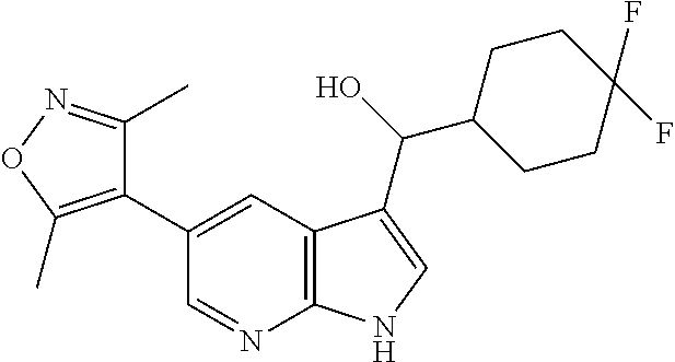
C1(C2=CC3=C(N=C2)NC=C3C(C2CCC(F)(F)CC2)O)=C(C)ON=C1C
